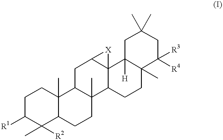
C1C([R1])C(C)([R2])C2C(C)(C1)C1C(C)(CC2)C2C3(C(C1)[X]3)C1([H])C(C)(CC2)C([R3])([R4])CC(C)(C)C1
